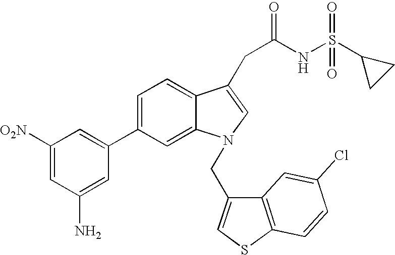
C1(C2=CC([O2N])=CC(N)=C2)=CC=C2C(=C1)N(CC1=CSC3=C1C=C(Cl)C=C3)C=C2CC(NS(C1CC1)(=O)=O)=O
